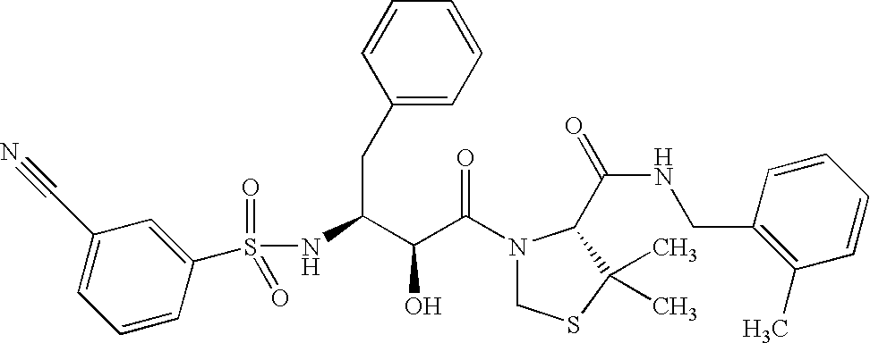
N(C(CC1=CC=CC=C1)C(C(N1CSC(C)(C)C1C(NCC1=C(C)C=CC=C1)=O)=O)O)S(=O)(=O)C1=CC(C#N)=CC=C1
